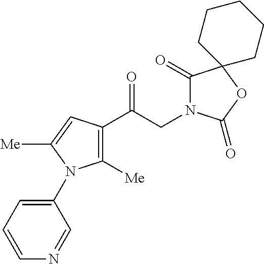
C1([Me])=C(C(CN2C(=O)C3(OC2=O)CCCCC3)=O)C=C([Me])N1C1=CC=CN=C1
